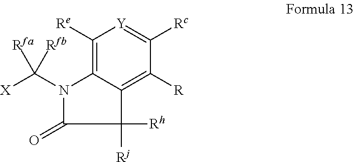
C1([Re])=C2C(=C([R])C([Rc])=[Y]1)C([Rh])([Rj])C(=O)N2C([X])([Rfa])[Rfb]
